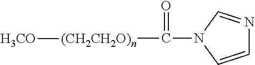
C1=CN(C(=O)[(CH2CH2O)n][H3CO])C=N1
